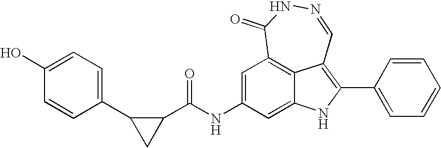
C1=C(NC(=O)C2C(C3=CC=C(O)C=C3)C2)C=C2NC(C3=CC=CC=C3)=C3C2=C1C(=O)NN=C3
